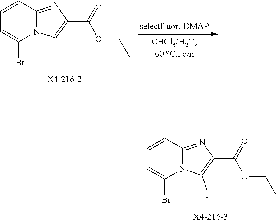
C1=CC2=NC(C(=O)OCC)=C(F)N2C(Br)=C1.C1=CC2=NC(C(=O)OCC)=CN2C(Br)=C1
